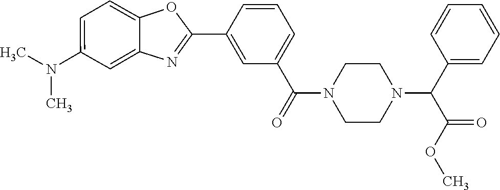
C1=C(C2=NC3=CC(N(C)C)=CC=C3O2)C=CC=C1C(=O)N1CCN(C(C2=CC=CC=C2)C(OC)=O)CC1
